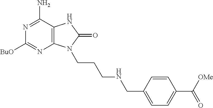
C12=C(C(N)=NC([BuO])=N1)NC(=O)N2CCCNCC1=CC=C(C(=O)[OMe])C=C1
